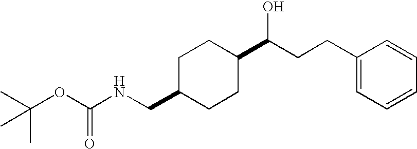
C1C(CNC(OC(C)(C)C)=O)CCC(C(CCC2=CC=CC=C2)O)C1
